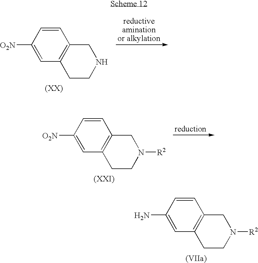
C1=CC([O2N])=CC2=C1CNCC2.C1=CC([O2N])=CC2=C1CN([R2])CC2.C1=CC(N)=CC2=C1CN([R2])CC2
